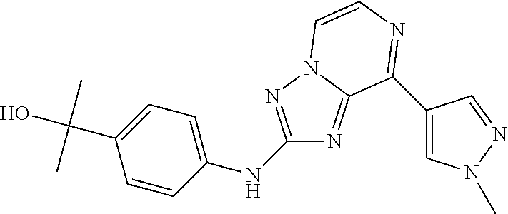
C1(NC2=NN3C(=N2)C(C2=CN(C)N=C2)=NC=C3)=CC=C(C(O)(C)C)C=C1
